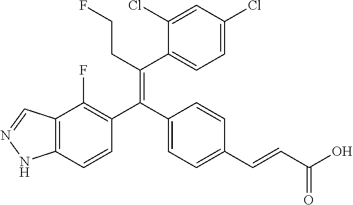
C12=C(C=CC(C(C3=CC=C(C=CC(O)=O)C=C3)=C(CCF)C3=CC=C(Cl)C=C3Cl)=C1F)NN=C2
